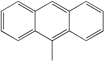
C1=CC=C2C(=C1)C=C1C(=C2C)C=CC=C1
